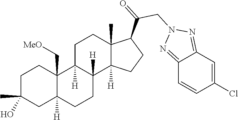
C1C(C)(O)CC2([H])C(C[MeO])(C1)C1([H])C([H])(CC2)C2([H])C(C)(CC1)C(C(=O)CN1N=C3C=C(Cl)C=CC3=N1)CC2
